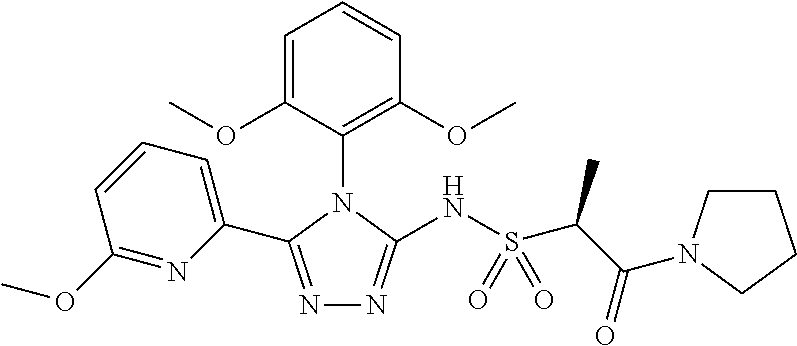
N1=C(C2=CC=CC(OC)=N2)N(C2=C(OC)C=CC=C2OC)C(NS(C(C(N2CCCC2)=O)C)(=O)=O)=N1
